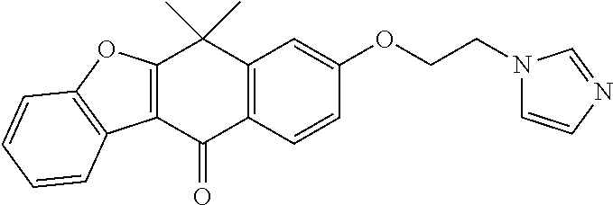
C1(=O)C2=C(C(C)(C)C3=C1C1=C(O3)C=CC=C1)C=C(OCCN1C=CN=C1)C=C2
